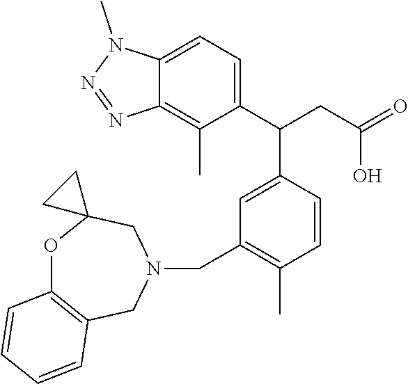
C1=C(C(CC(=O)O)C2=CC=C3C(=C2C)N=NN3C)C=CC(C)=C1CN1CC2(OC3=C(C1)C=CC=C3)CC2
